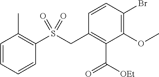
C1=CC(Br)=C(OC)C(C([OEt])=O)=C1CS(C1=C(C)C=CC=C1)(=O)=O
